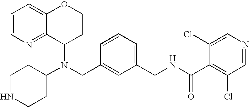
N(CC1=CC(CNC(C2=C(Cl)C=NC=C2Cl)=O)=CC=C1)(C1CCOC2=CC=CN=C12)C1CCNCC1
